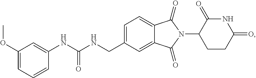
C1=C(CNC(NC2=CC(OC)=CC=C2)=O)C=C2C(=C1)C(=O)N(C1CCC(=O)NC1=O)C2=O
